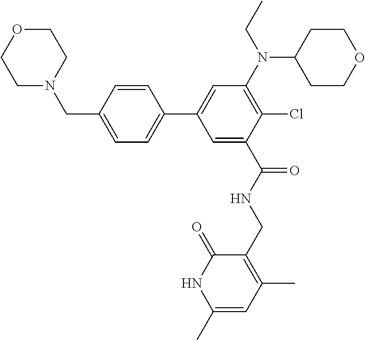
C1=C(CN2CCOCC2)C=CC(C2=CC(N(C3CCOCC3)CC)=C(Cl)C(C(NCC3=C(C)C=C(C)NC3=O)=O)=C2)=C1
